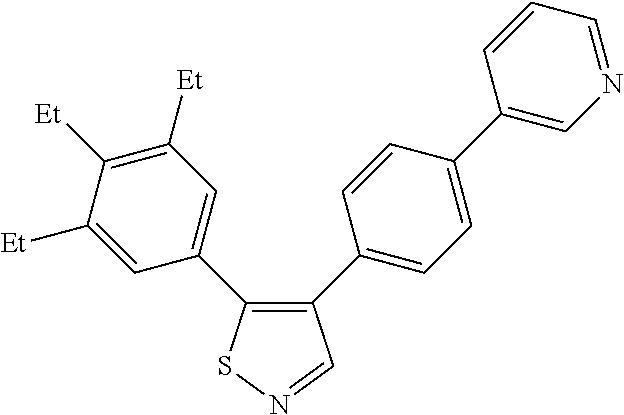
C1([Et])=CC(C2=C(C3=CC=C(C4=CN=CC=C4)C=C3)C=NS2)=CC([Et])=C1[Et]
